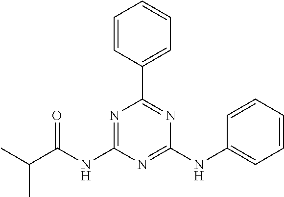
C(=O)(C(C)C)NC1=NC(C2=CC=CC=C2)=NC(NC2=CC=CC=C2)=N1
